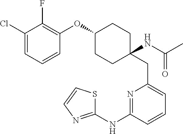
N1=C(NC2=NC=CS2)C=CC=C1CC1(NC(C)=O)CCC(OC2=C(F)C(Cl)=CC=C2)CC1
